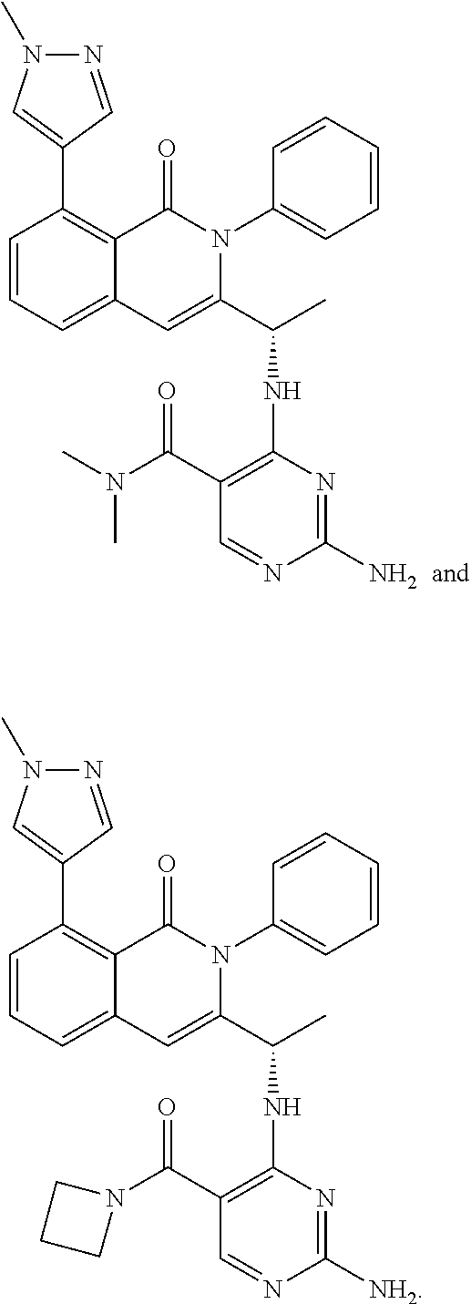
C1(C2=C3C(=CC=C2)C=C(C(C)NC2=C(C(=O)N(C)C)C=NC(N)=N2)N(C2=CC=CC=C2)C3=O)=CN(C)N=C1.C1(C2=C3C(=CC=C2)C=C(C(C)NC2=C(C(=O)N4CCC4)C=NC([NH2])=N2)N(C2=CC=CC=C2)C3=O)=CN(C)N=C1
